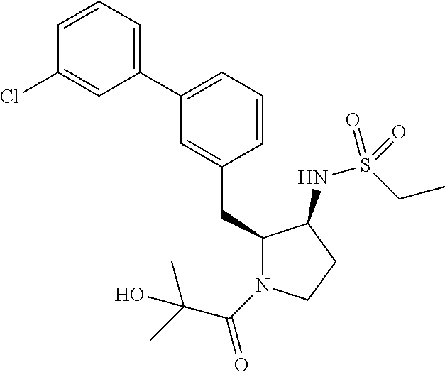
C1(CC2=CC(C3=CC=CC(Cl)=C3)=CC=C2)N(C(C(C)(C)O)=O)CCC1NS(CC)(=O)=O
